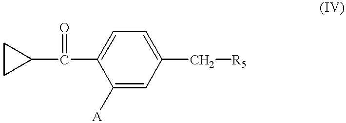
C1([A])=CC(C[R5])=CC=C1C(C1CC1)=O
